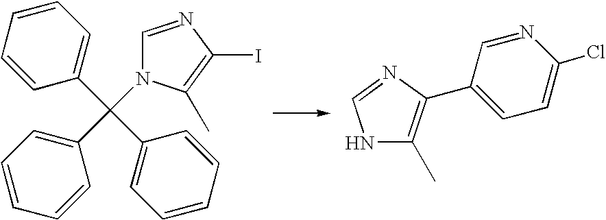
C1=NC(I)=C(C)N1C(C1=CC=CC=C1)(C1=CC=CC=C1)C1=CC=CC=C1.N1C(C)=C(C2=CC=C(Cl)N=C2)N=C1
